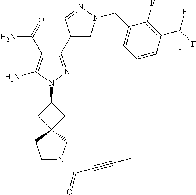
C1(C(N)=O)=C(N)N(C2CC3(C2)CCN(C(=O)C#CC)C3)N=C1C1=CN(CC2=CC=CC(C(F)(F)F)=C2F)N=C1
